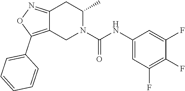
C12=NOC(C3=CC=CC=C3)=C1CN(C(NC1=CC(F)=C(F)C(F)=C1)=O)C(C)C2
